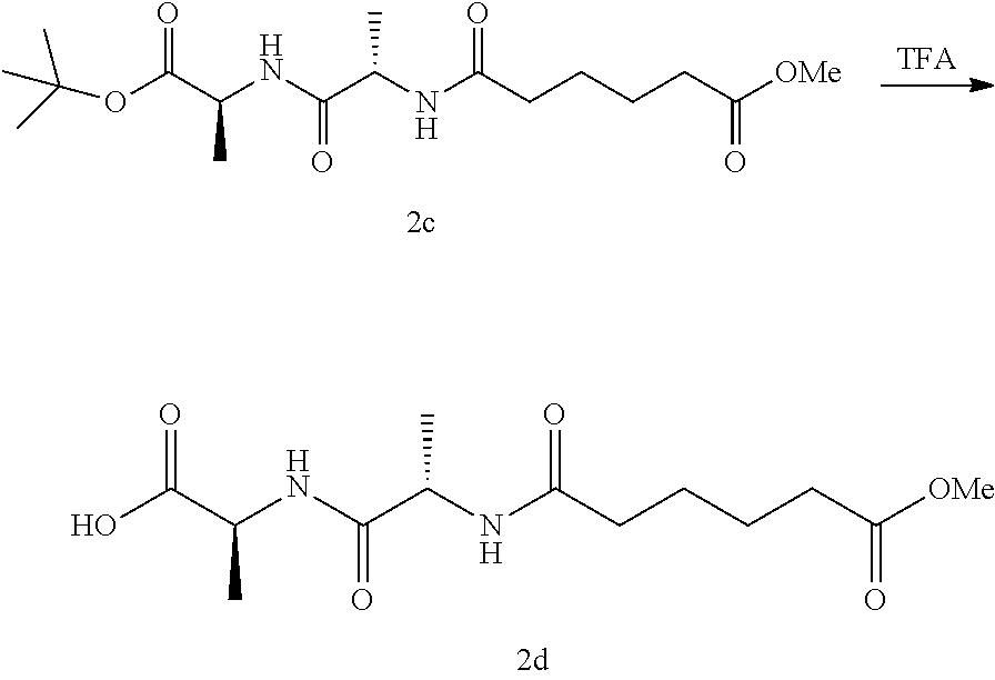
C(C(NC(C(O)=O)C)=O)(C)NC(CCCCC([OMe])=O)=O.[TFA].C(C(NC(C(OC(C)(C)C)=O)C)=O)(C)NC(CCCCC([OMe])=O)=O
